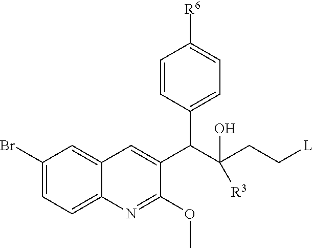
C1=CC(C(C2=CC3=CC(Br)=CC=C3N=C2OC)C(CC[L])([R3])O)=CC=C1[R6]
